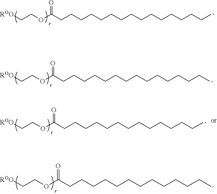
C(COC(CCCCCCCCCCCCCCCC)=O)[ROO].C(COC(CCCCCCCCCCCCCCC)=O)[ROO].C(COC(CCCCCCCCCCCCCC)=O)[ROO].C(COC(CCCCCCCCCCCCC)=O)[ROO]
